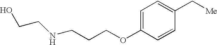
C(COC1=CC=C(C[Me])C=C1)CNCCO
